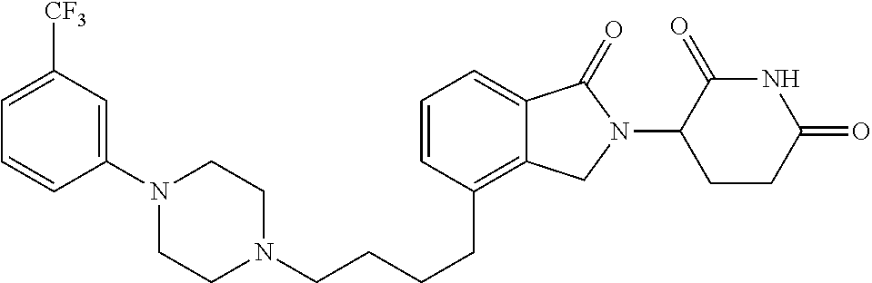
C(CCC1=C2C(=CC=C1)C(=O)N(C1C(=O)NC(=O)CC1)C2)CN1CCN(C2=CC([CF3])=CC=C2)CC1
